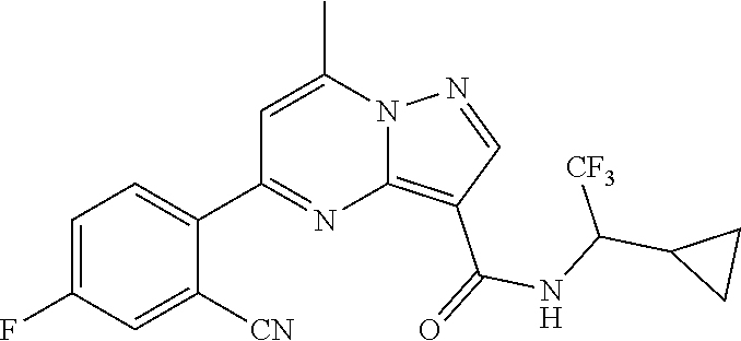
C12=C(C(=O)NC(C3CC3)[CF3])C=NN1C(C)=CC(C1=CC=C(F)C=C1[CN])=N2
